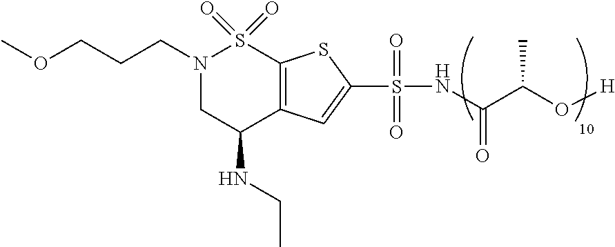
N1(CCCOC)CC(NCC)C2=C(S1(=O)=O)SC(S(NC(C(O[H])C)=O)(=O)=O)=C2
